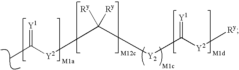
[Y2](C([Y2]C([Y2][Ry])=[Y1])([Ry])[Ry])C(C)=[Y1]
